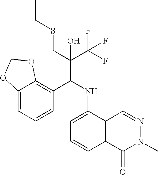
C12=CC=CC(C(NC3=CC=CC4=C3C=NN(C)C4=O)C(C(F)(F)F)(CSCC)O)=C1OCO2
